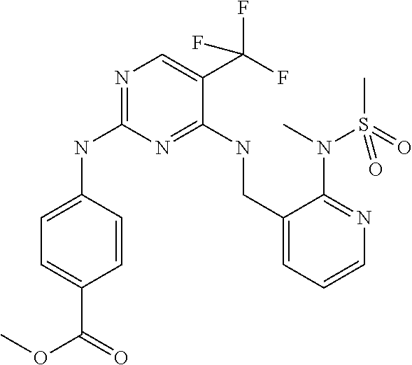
C1=C(NC2=NC=C(C(F)(F)F)C(NCC3=CC=CN=C3N(S(C)(=O)=O)C)=N2)C=CC(C(=O)OC)=C1
